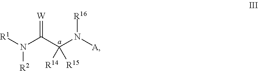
N([R2])(C(C(N([A])[R16])([R14])[R15])=[W])[R1]
